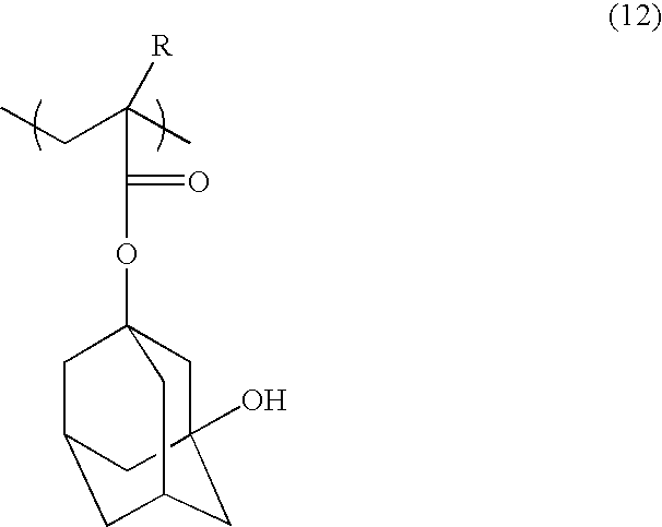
C12(O)CC3CC(CC(OC(=O)C(C)(CC)[R])(C3)C1)C2
